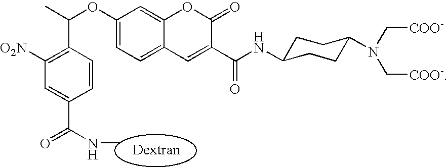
O(C1=CC=C2C(=C1)OC(=O)C(C(=O)NC1CCC(N(C[COO-])C[COO-])CC1)=C2)C(C)C1=C([O2N])C=C(C(NC)=O)C=C1
